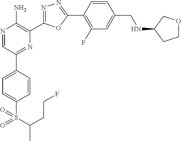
N1=CC(C2=CC=C(S(C(C)CCF)(=O)=O)C=C2)=NC(C2=NN=C(C3=C(F)C=C(CNC4CCOC4)C=C3)O2)=C1N
